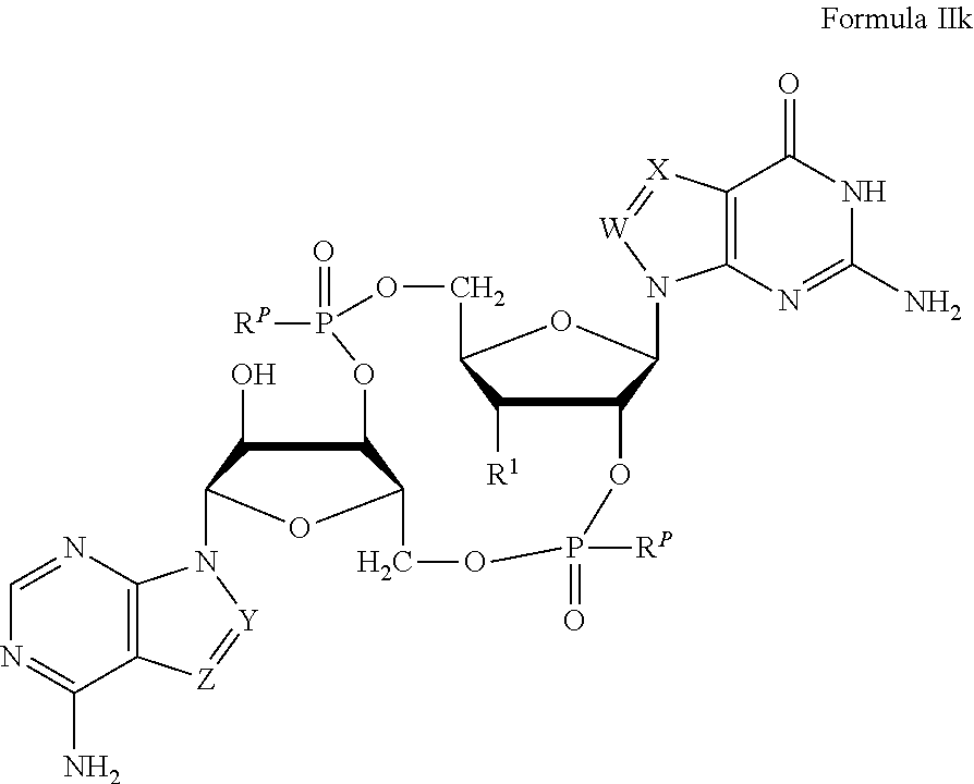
C1([R1])C2C(N3C4=C(C(=O)NC(N)=N4)[X]=[W]3)OC1COP(=O)([RP])OC1C(O)C(N3C4=C(C(N)=NC=N4)[Z]=[Y]3)OC1COP([RP])(=O)O2
